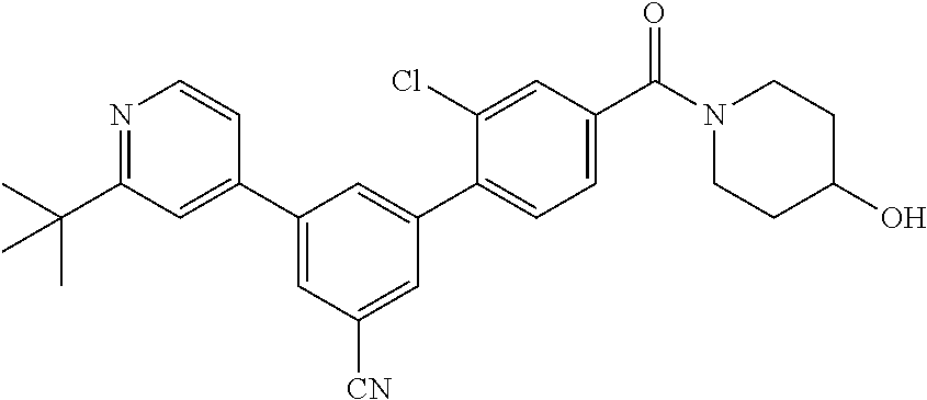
N1=C(C(C)(C)C)C=C(C2=CC([CN])=CC(C3=CC=C(C(N4CCC(O)CC4)=O)C=C3Cl)=C2)C=C1
